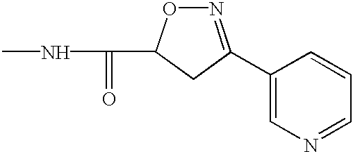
N1=C(C2=CN=CC=C2)CC(C(=O)NC)O1
